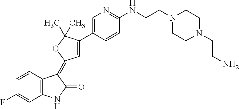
C1=CC2=C(C=C1F)NC(=O)C2=C1C=C(C2=CN=C(NCCN3CCN(CCN)CC3)C=C2)C(C)(C)O1
